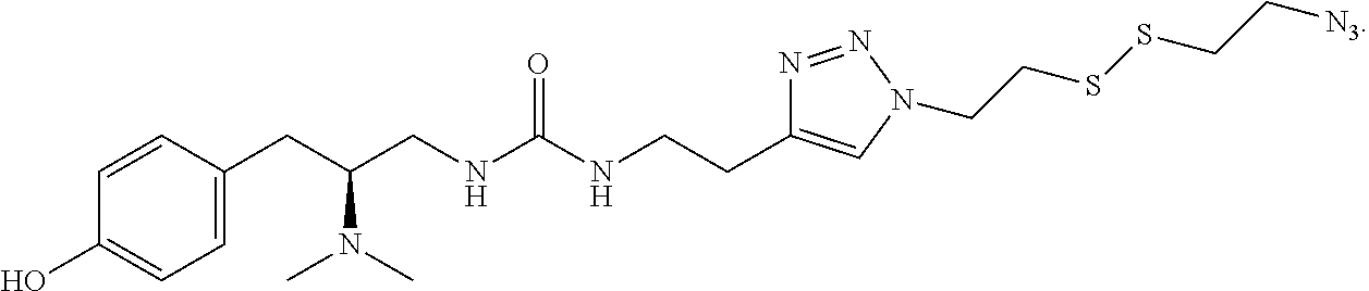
C1=CC(CC(CNC(NCCC2=CN(CCSSCC[N3])N=N2)=O)N(C)C)=CC=C1O
